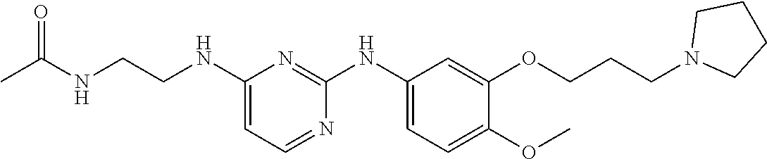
C1(NCCNC(C)=O)=CC=NC(NC2=CC=C(OC)C(OCCCN3CCCC3)=C2)=N1
